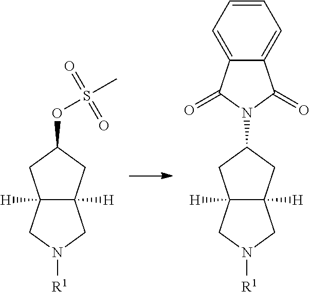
C12([H])C([H])(CN([R1])C1)CC(OS(C)(=O)=O)C2.C12([H])C([H])(CN([R1])C1)CC(N1C(=O)C3=CC=CC=C3C1=O)C2
